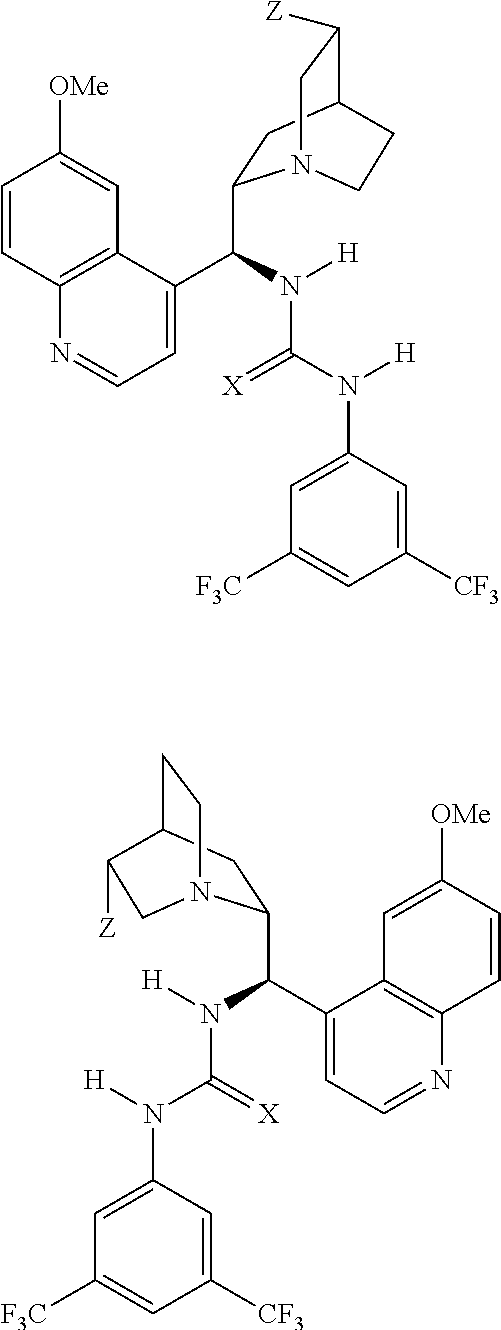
C1=CC2=C(C=C1[OMe])C(C(N([H])C(N([H])C1=CC([F3C])=CC([CF3])=C1)=[X])C1CC3C([Z])CN1CC3)=CC=N2.C1=CC2=C(C=C1[OMe])C(C(N([H])C(N([H])C1=CC([F3C])=CC([CF3])=C1)=[X])C1CC3CCN1CC3[Z])=CC=N2
